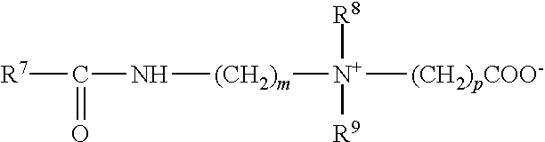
[R7]C(N[(CH2)m][N+]([(CH2)pCOO-])([R8])[R9])=O
